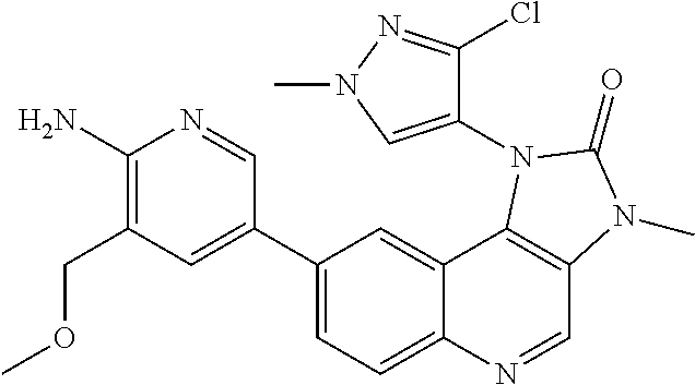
C1(N)=C(COC)C=C(C2=CC=C3C(=C2)C2=C(C=N3)N(C)C(=O)N2C2=CN(C)N=C2Cl)C=N1
